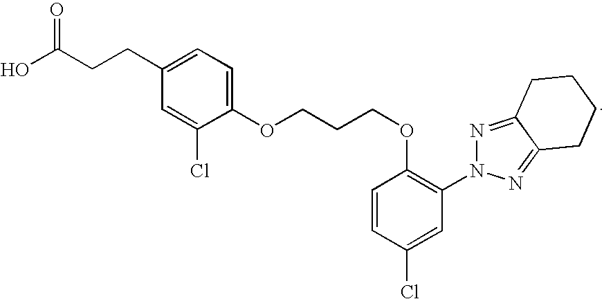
C1=CC(OCCCOC2=CC=C(CCC(O)=O)C=C2Cl)=C(N2N=C3C(=N2)CCCC3)C=C1Cl
